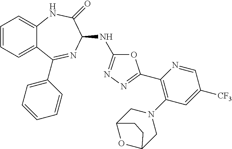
C1=CC=C2C(=C1)NC(=O)C(NC1=NN=C(C3=C(N4CC5OC(C4)CC5)C=C([CF3])C=N3)O1)N=C2C1=CC=CC=C1
